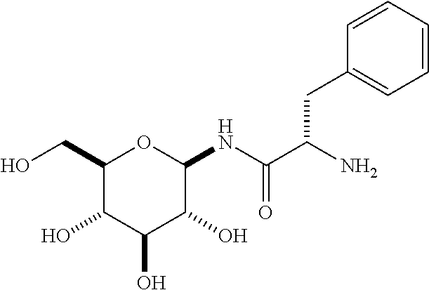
C1(CO)C(O)C(O)C(O)C(NC(C(N)CC2=CC=CC=C2)=O)O1
